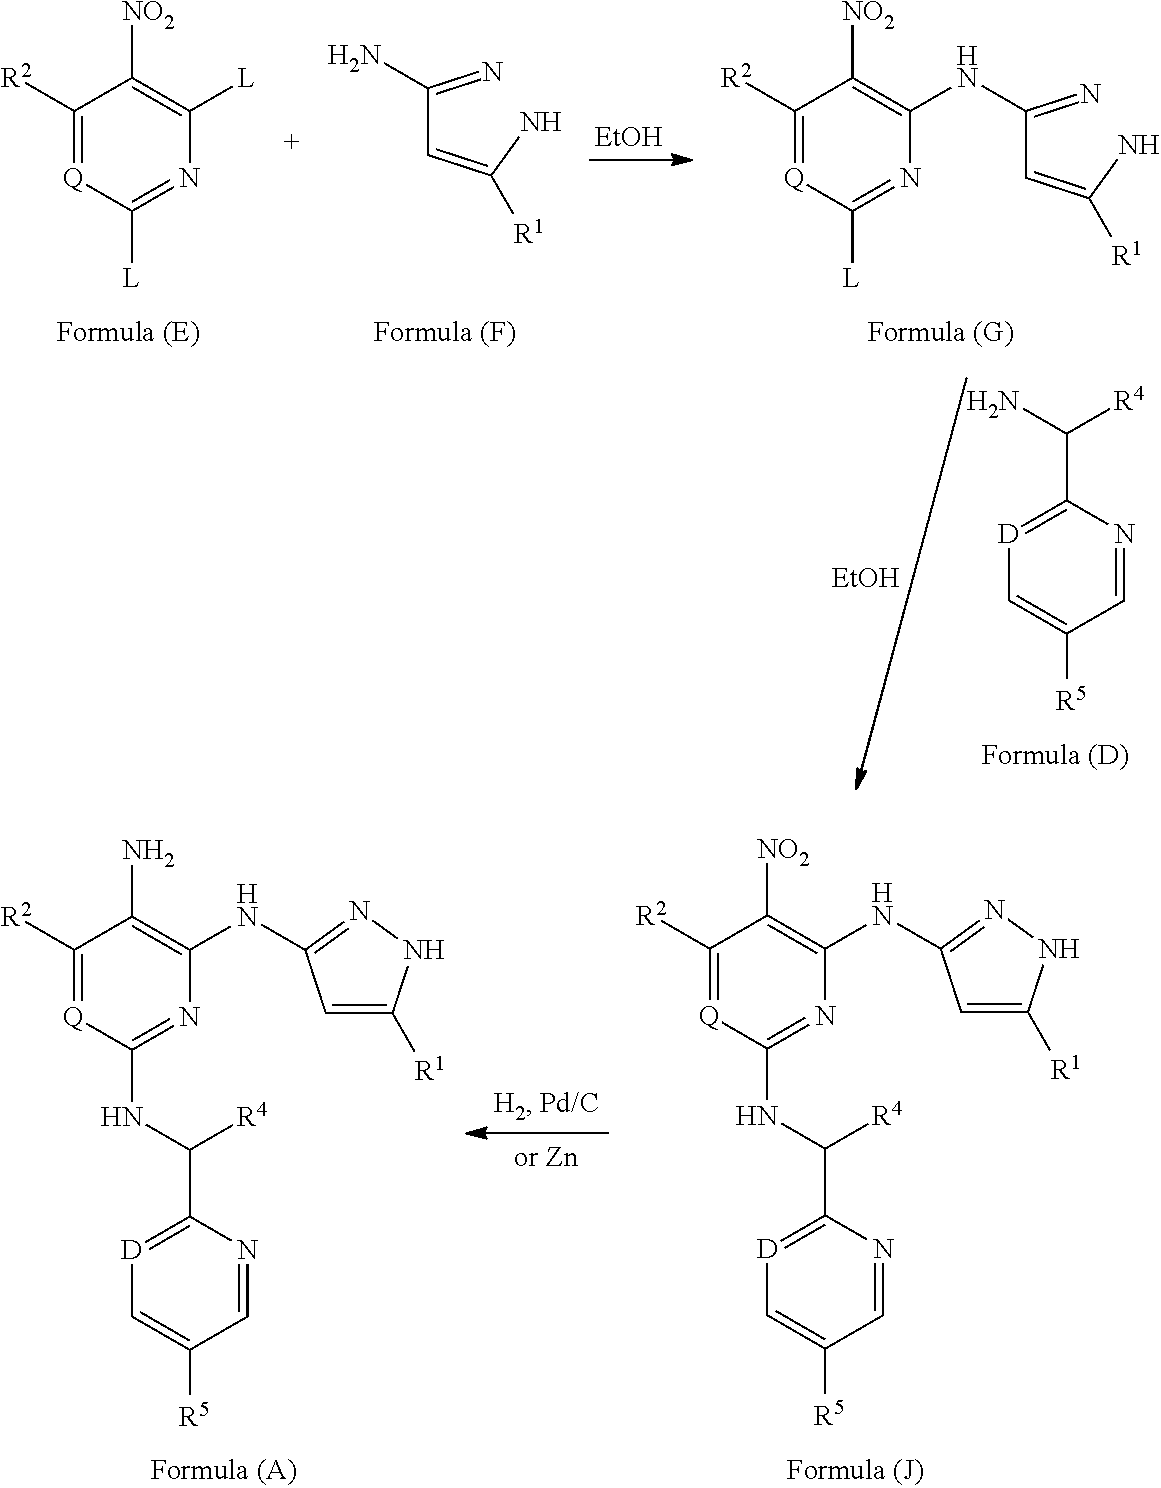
[EtOH].C1([R2])=[Q]C([L])=NC([L])=C1[NO2].C(C=C(N)[R1])(=N)N.C(C=C(N)[R1])(=N)NC1=C([NO2])C([R2])=[Q]C([L])=N1.NC([R4])C1=[D]C=C([R5])C=N1.[EtOH].N(C1=C(N)C([R2])=[Q]C(NC([R4])C2=[D]C=C([R5])C=N2)=N1)C1=NNC([R1])=C1.N(C1=C([NO2])C([R2])=[Q]C(NC([R4])C2=[D]C=C([R5])C=N2)=N1)C1=NNC([R1])=C1
